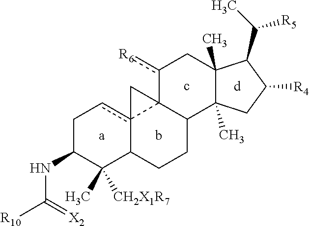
C1C(NC(=[X2])[R10])C(C)([CH2X1R7])C2c3(c1)C1(C(CC2)C2(C)C(C)(Cc1[R6])C(C([R5])C)C([R4])C2)C3
